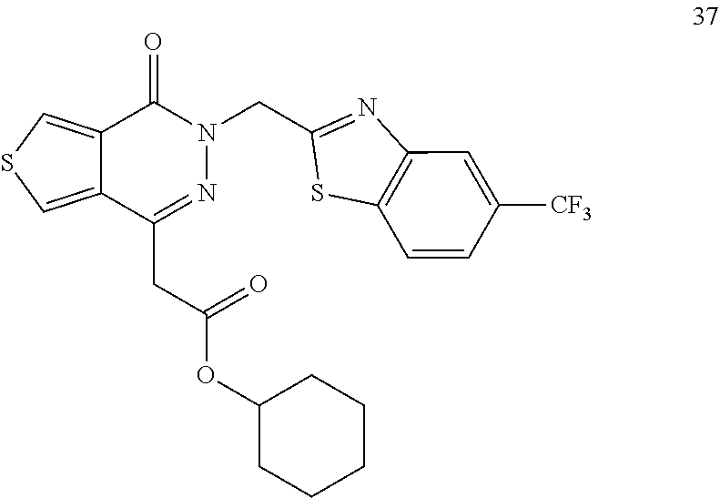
N1=C(CC(OC2CCCCC2)=O)C2=CSC=C2C(=O)N1CC1=NC2=C(C=CC([CF3])=C2)S1
